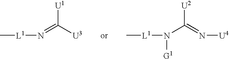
[U1]C([U3])=N[L1]C.[U2]C(=N[U4])N([L1]C)[G1]
